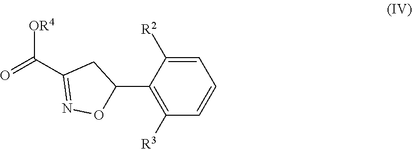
C1=C([R2])C(C2ON=C(C([OR4])=O)C2)=C([R3])C=C1
